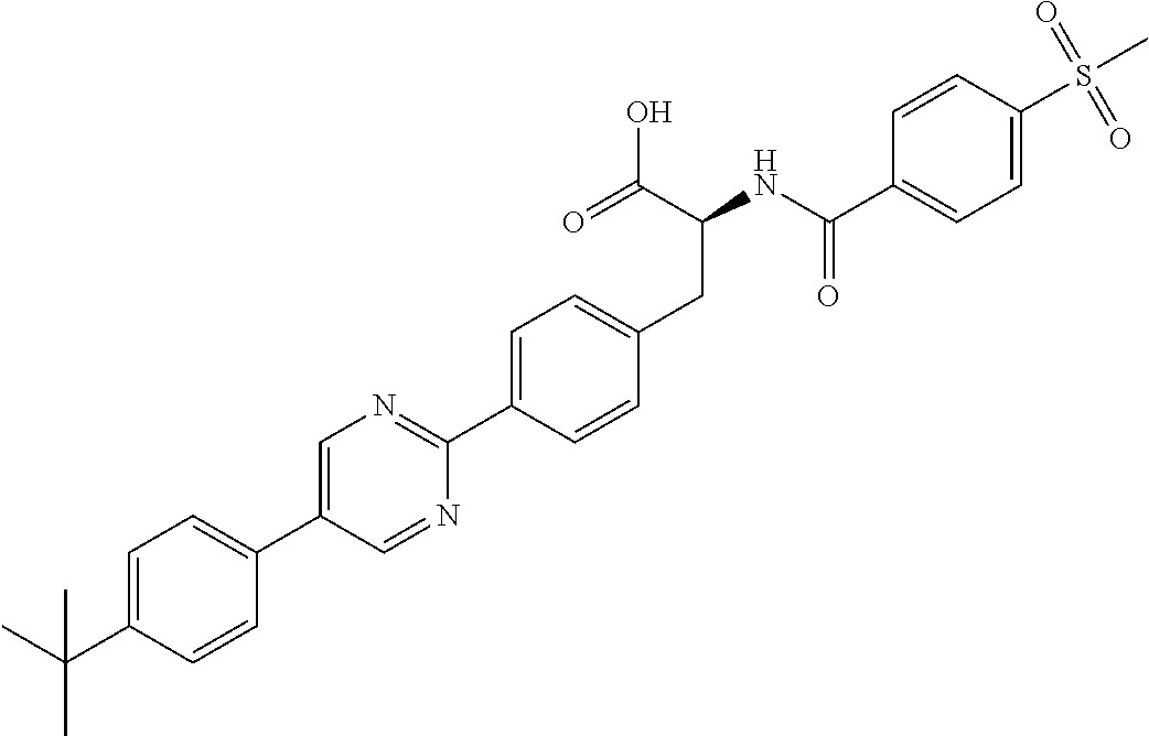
CC(C1=CC=C(C2=CN=C(C3=CC=C(CC(C(O)=O)NC(C4=CC=C(S(C)(=O)=O)C=C4)=O)C=C3)N=C2)C=C1)(C)C
